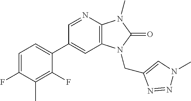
C12=C(N=CC(C3=CC=C(F)C(C)=C3F)=C1)N(C)C(=O)N2CC1=CN(C)N=N1
